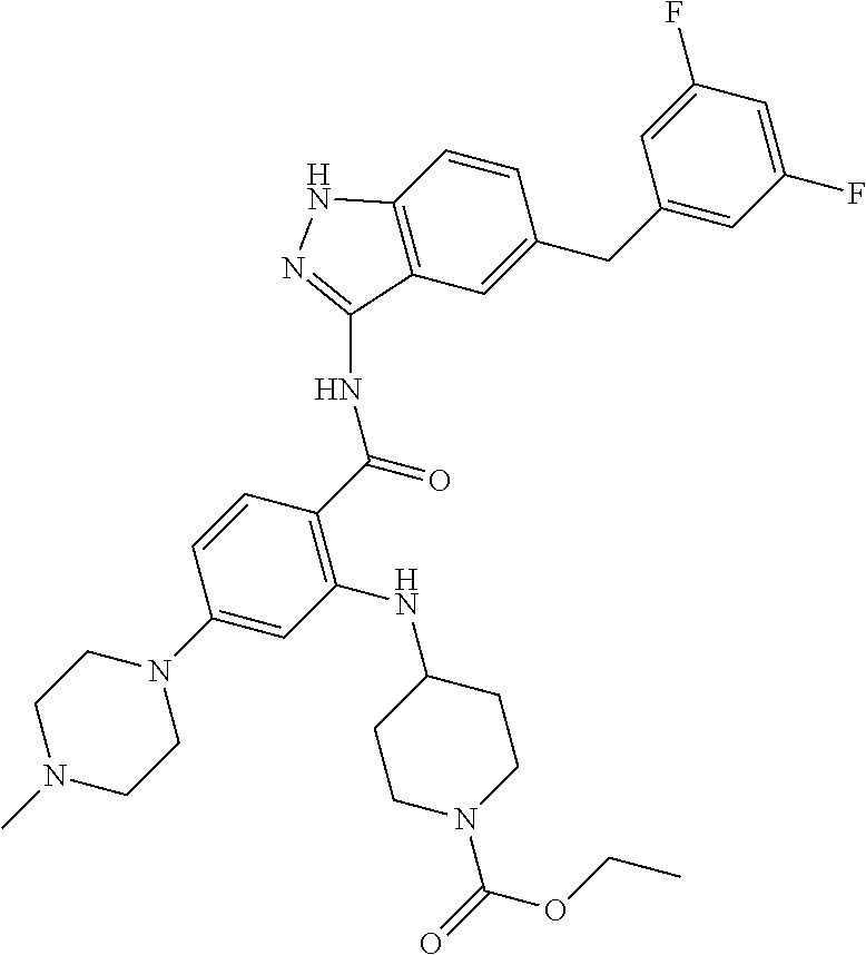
C1=CC2=C(C=C1CC1=CC(F)=CC(F)=C1)C(NC(=O)C1=C(NC3CCN(C(OCC)=O)CC3)C=C(N3CCN(C)CC3)C=C1)=NN2
